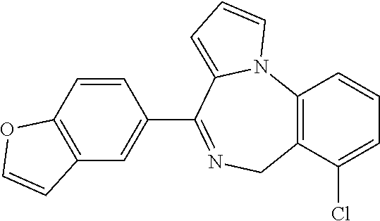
C1(C2=NCC3=C(N4C2=CC=C4)C=CC=C3Cl)=CC2=C(C=C1)OC=C2
